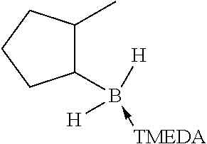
C1(B([H])([H])-[TMEDA])C(C)CCC1
